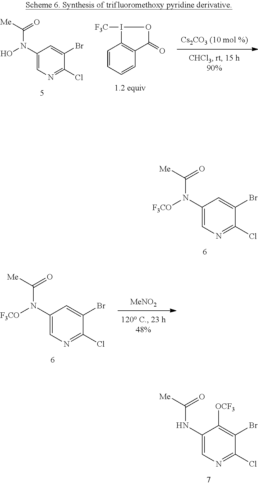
ClC1=NC=C(N(O)C(=O)[Me])C=C1Br.C1=CC=CC2=C1I([F3C])OC2=O.ClC1=NC=C(N([F3CO])C(=O)[Me])C=C1Br.[MeNO2].ClC1=NC=C(N([F3CO])C(=O)[Me])C=C1Br.ClC1=NC=C(NC(=O)[Me])C([OCF3])=C1Br
